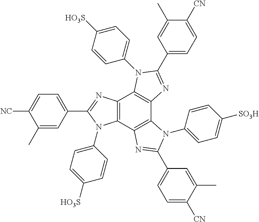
C12=C(C3=C(C4=C1N(C1=CC=C([HO3S])C=C1)C(C1=CC=C([CN])C(C)=C1)=N4)N(C1=CC=C([SO3H])C=C1)C(C1=CC=C([CN])C(C)=C1)=N3)N(C1=CC=C([HO3S])C=C1)C(C1=CC=C([NC])C(C)=C1)=N2
